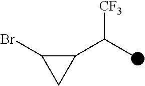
C1(C(C)[CF3])C(Br)C1
